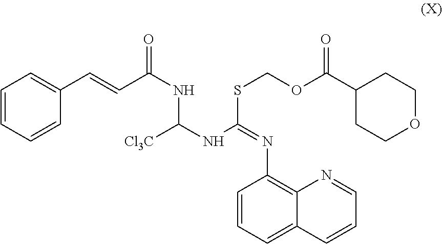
C1(N=C(NC(NC(C=CC2=CC=CC=C2)=O)[Cl3C])SCOC(C2CCOCC2)=O)=C2C(=CC=C1)C=CC=N2
